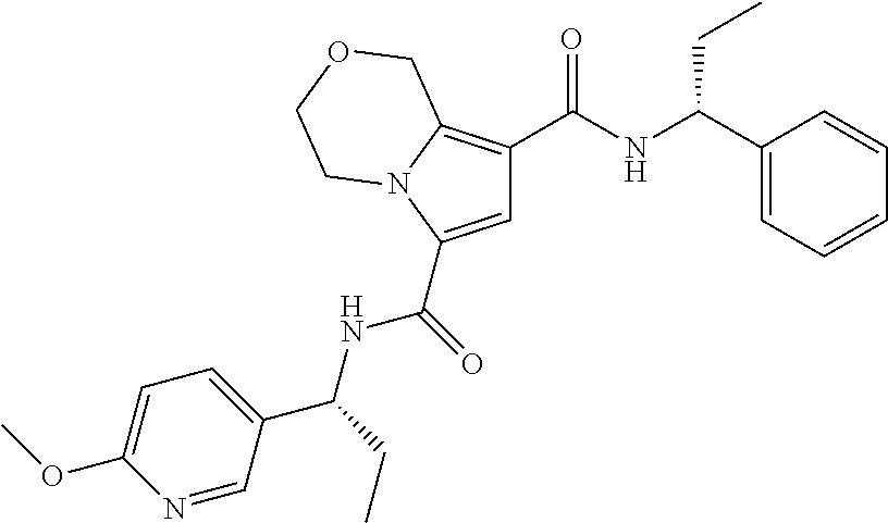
C1=C(C(=O)NC(C2=CC=C(OC)N=C2)CC)N2C(=C1C(NC(C1=CC=CC=C1)CC)=O)COCC2
